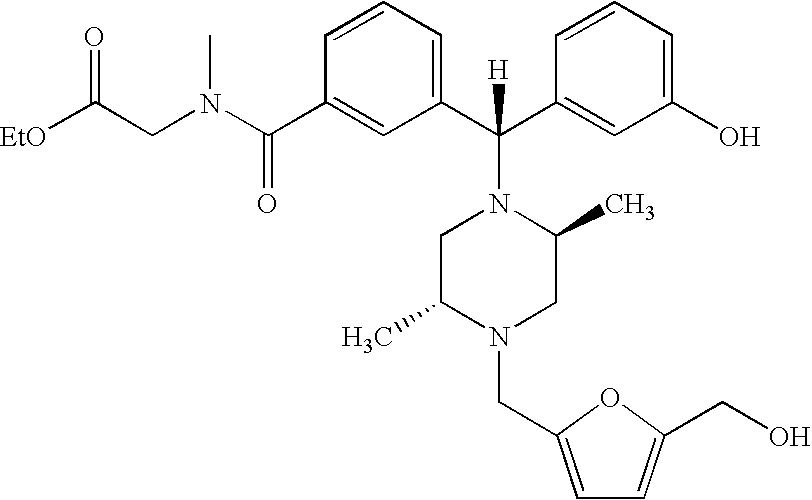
O=C(CN(C(C1=CC(C(C2=CC(O)=CC=C2)([H])N2CC(C)N(CC3=CC=C(CO)O3)CC2C)=CC=C1)=O)C)[EtO]
